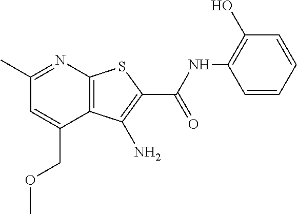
C1(C)=NC2=C(C(COC)=C1)C(N)=C(C(NC1=C(O)C=CC=C1)=O)S2
